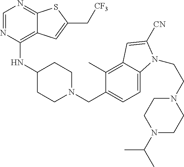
C1=NC(NC2CCN(CC3=CC=C4C(=C3C)C=C([CN])N4CCN3CCN(C(C)C)CC3)CC2)=C2C(=N1)SC(C[CF3])=C2
